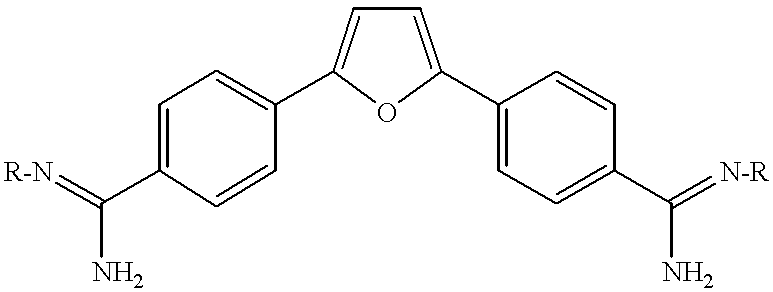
[R-N]=C(C1=CC=C(C2=CC=C(C3=CC=C(C(=[N-R])N)C=C3)O2)C=C1)N
